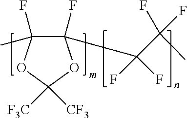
C1(F)(C(C(C)(F)F)(F)F)C(F)(C)OC([F3C])([CF3])O1
